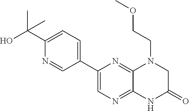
C(C1=CC=C(C2=CN=C3C(=N2)N(CCOC)CC(=O)N3)C=N1)(C)(C)O
